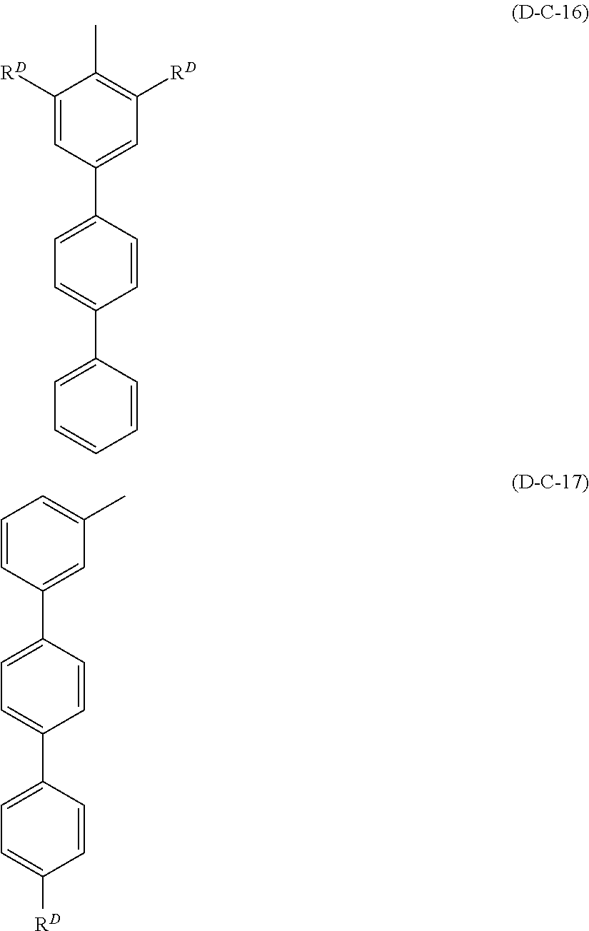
C1([RD])=CC(C2=CC=C(C3=CC=CC=C3)C=C2)=CC([RD])=C1C.C1=CC(C2=CC=C(C3=CC=C([RD])C=C3)C=C2)=CC(C)=C1
